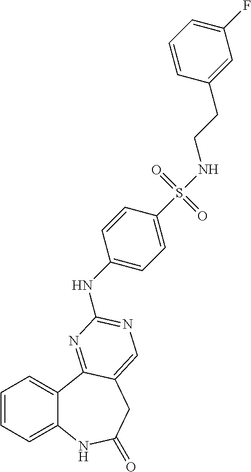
C1=CC=C2C(=C1)C1=NC(NC3=CC=C(S(NCCC4=CC(F)=CC=C4)(=O)=O)C=C3)=NC=C1CC(=O)N2
